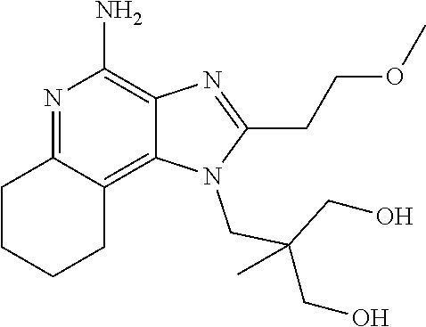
C1CCCC2=C3C(=C(N)N=C12)N=C(CCOC)N3CC(CO)(CO)C
